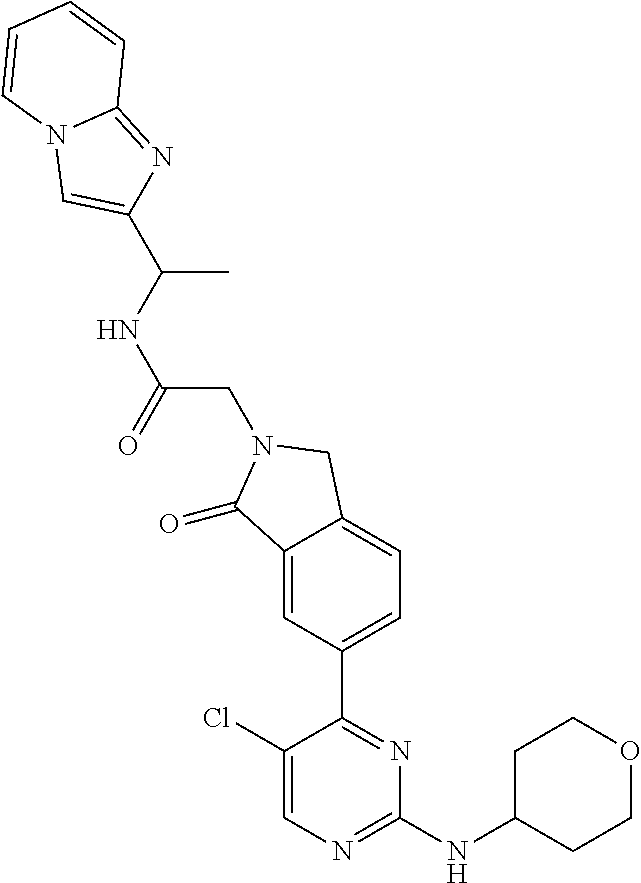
C1(Cl)=CN=C(NC2CCOCC2)N=C1C1=CC=C2C(=C1)C(=O)N(CC(NC(C)C1=CN3C(=N1)C=CC=C3)=O)C2
